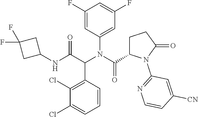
C1(Cl)=C(C(C(NC2CC(F)(F)C2)=O)N(C(=O)C2CCC(=O)N2C2=NC=CC([CN])=C2)C2=CC(F)=CC(F)=C2)C=CC=C1Cl
